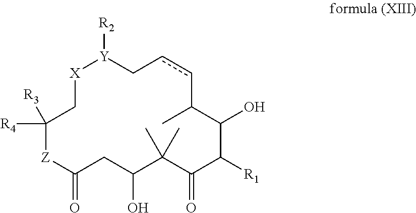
[X]1[Y]([R2])CccC(C)C(O)C([R1])C(=O)C(C)(C)C(O)CC(=O)[Z]C([R3])([R4])C1
